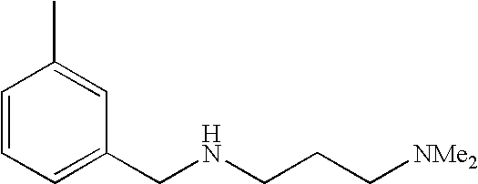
C1=CC=C(CNCCC[NMe2])C=C1C
